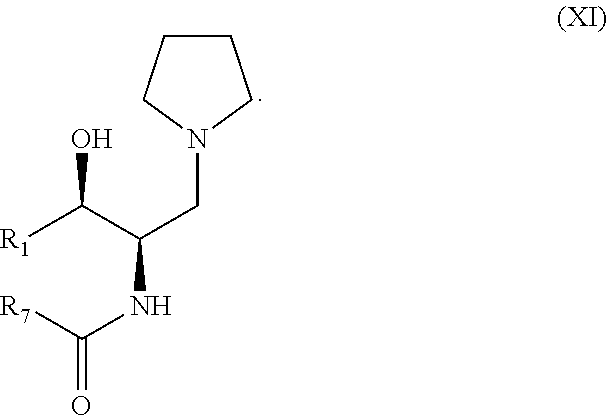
C1CCN(CC(NC(=O)[R7])C([R1])O)C1
